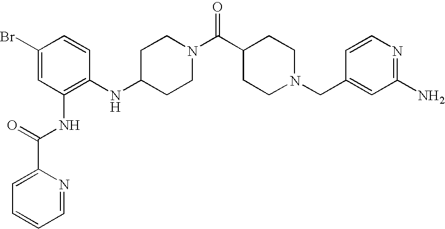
C1=C(Br)C=CC(NC2CCN(C(C3CCN(CC4=CC(N)=NC=C4)CC3)=O)CC2)=C1NC(=O)C1=CC=CC=N1
